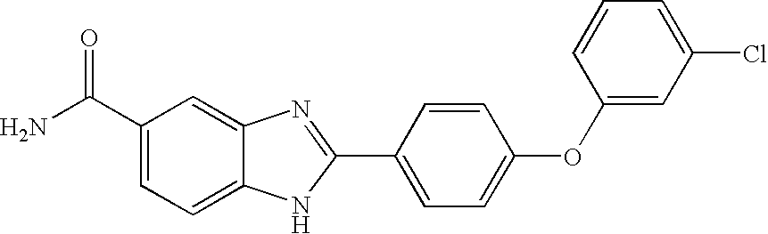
C1(C(N)=O)=CC=C2C(=C1)N=C(C1=CC=C(OC3=CC(Cl)=CC=C3)C=C1)N2
